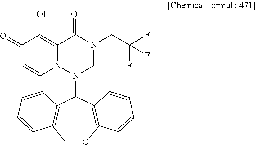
C1OC2=C(C(N3CN(CC(F)(F)F)C(=O)C4=C(O)C(=O)C=CN34)C3=C1C=CC=C3)C=CC=C2
